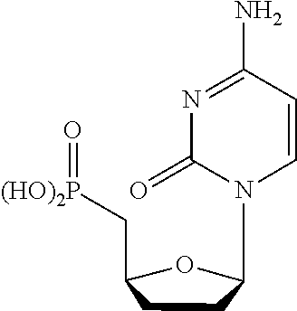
C1(C[(HO)2P]=O)CCC(N2C(=O)N=C(N)C=C2)O1
